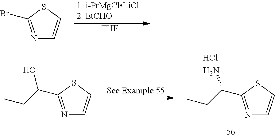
N1=C(Br)SC=C1.[THF].N1=C(C(CC)N)SC=C1.Cl.N1=C(C(CC)O)SC=C1
